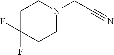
C1C(F)(F)CCN(CC#N)C1
